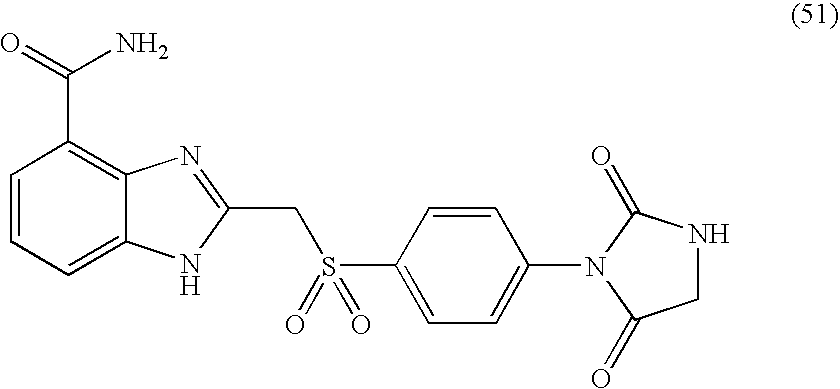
C1=CC=C2C(=C1C(=O)N)N=C(CS(C1=CC=C(N3C(=O)CNC3=O)C=C1)(=O)=O)N2
